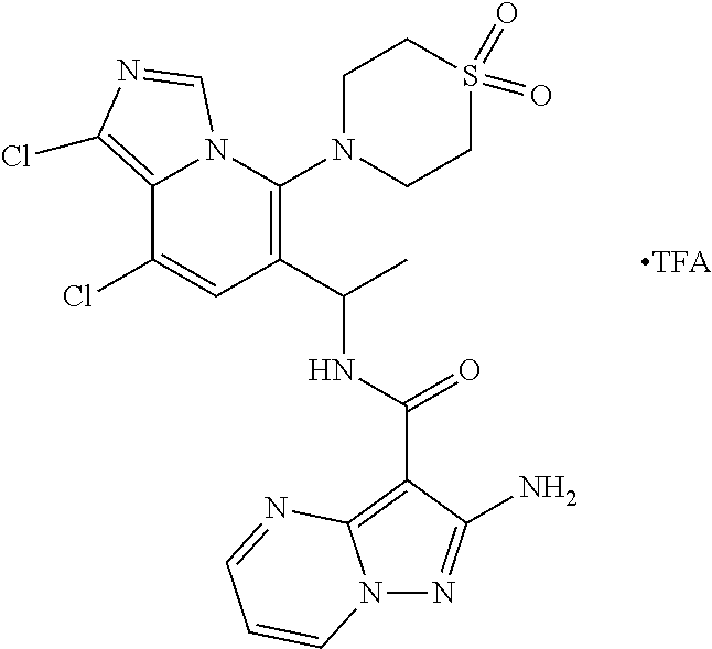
C12=C(Cl)N=CN1C(N1CCS(=O)(=O)CC1)=C(C(C)NC(C1=C3N(N=C1N)C=CC=N3)=O)C=C2Cl
